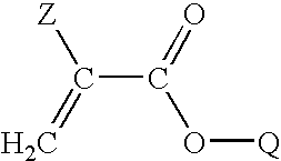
C(C(=O)O[Q])(=C)[Z]
